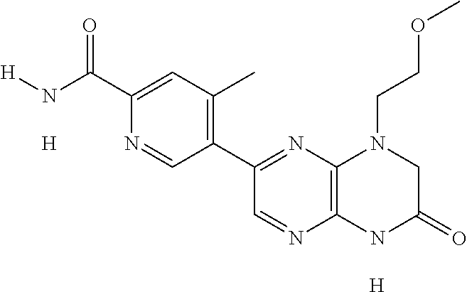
C12=C(NC(=O)CN1CCOC)N=CC(C1=C(C)C=C(C(=O)N[H])N=C1)=N2.[H].[H]
